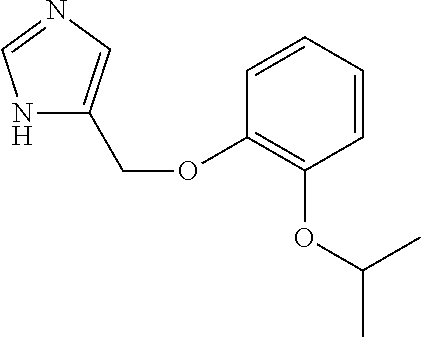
N1=CNC(COC2=C(OC(C)C)C=CC=C2)=C1
